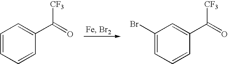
C1=CC=CC(C([CF3])=O)=C1.C1(Br)=CC=CC(C([CF3])=O)=C1
